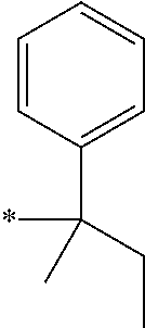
C1=CC(C(CC)(*)C)=CC=C1
